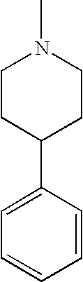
C1CC(C2=CC=CC=C2)CCN1C
